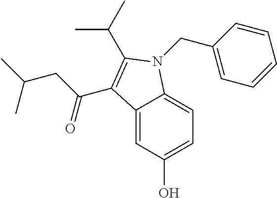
CC(CC(C1=C(C(C)C)N(CC2=CC=CC=C2)C2=CC=C(O)C=C21)=O)C
